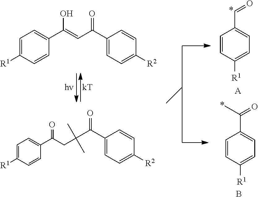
OC(=CC(C1=CC=C([R2])C=C1)=O)C1=CC=C([R1])C=C1.C1=CC([R1])=CC=C1C=O.C1=CC([R1])=CC=C1C(=O)*.O=C(CC(C(C1=CC=C([R2])C=C1)=O)(C)C)C1=CC=C([R1])C=C1.[A].B
